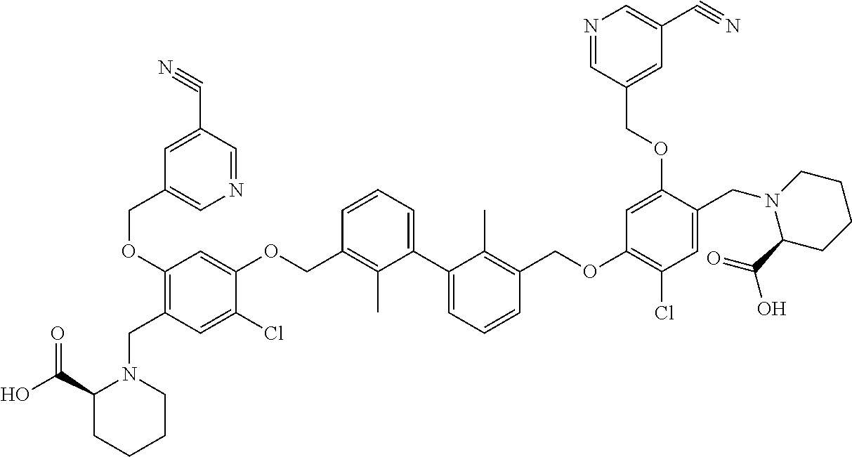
C1(OCC2=CN=CC(C#N)=C2)=C(CN2C(C(O)=O)CCCC2)C=C(Cl)C(OCC2=C(C)C(C3=CC=CC(COC4=C(Cl)C=C(CN5C(C(=O)O)CCCC5)C(OCC5=CC(C#N)=CN=C5)=C4)=C3C)=CC=C2)=C1
